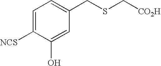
C1=C([NCS])C(O)=CC(CSC[CO2H])=C1
